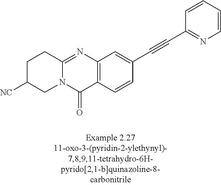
N12C(=NC3=C(C1=O)C=CC(C#CC1=NC=CC=C1)=C3)CCC([NC])C2
